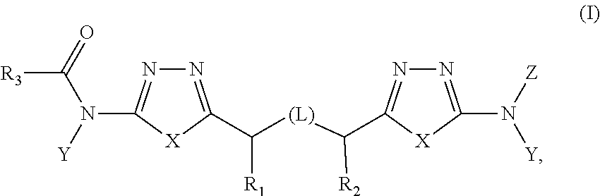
N1=C(C([(L)]C(C2=NN=C(N([Z])[Y])[X]2)[R2])[R1])[X]C(N(C([R3])=O)[Y])=N1
